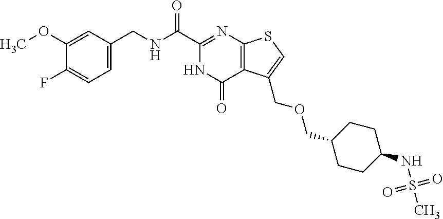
C1=C(CNC(C2=NC3=C(C(=O)N2)C(COCC2CCC(NS(=O)(=O)C)CC2)=CS3)=O)C=C(OC)C(F)=C1
